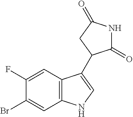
N1C(=O)C(C2=CNC3=C2C=C(F)C(Br)=C3)CC1=O
